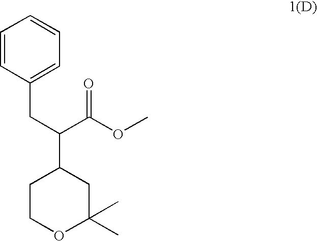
C1COC(C)(C)CC1C(C(OC)=O)CC1=CC=CC=C1
